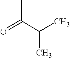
C(C)(C(C)C)=O
